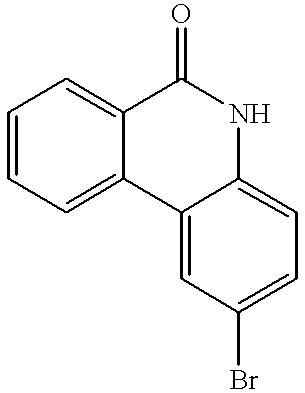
C1=CC=C2C(=C1)C(=O)NC1=CC=C(Br)C=C21
